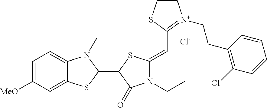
[Cl-].C1=C([MeO])C=C2C(=C1)N(C)C(=C1C(=O)N(CC)C(=CC3=[N+](CCC4=C(Cl)C=CC=C4)C=CS3)S1)S2
